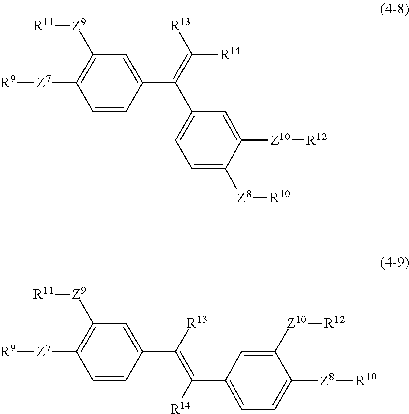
C1=CC(C(C2=CC=C([Z8][R10])C([Z10][R12])=C2)=C([R14])[R13])=CC([Z9][R11])=C1[Z7][R9].C1=CC(C([R13])=C(C2=CC=C([Z8][R10])C([Z10][R12])=C2)[R14])=CC([Z9][R11])=C1[Z7][R9]
